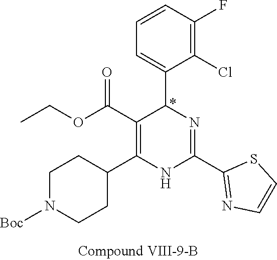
C1(F)=C(Cl)C(C2N=C(C3=NC=CS3)NC(C3CCN([Boc])CC3)=C2C(OCC)=O)=CC=C1
